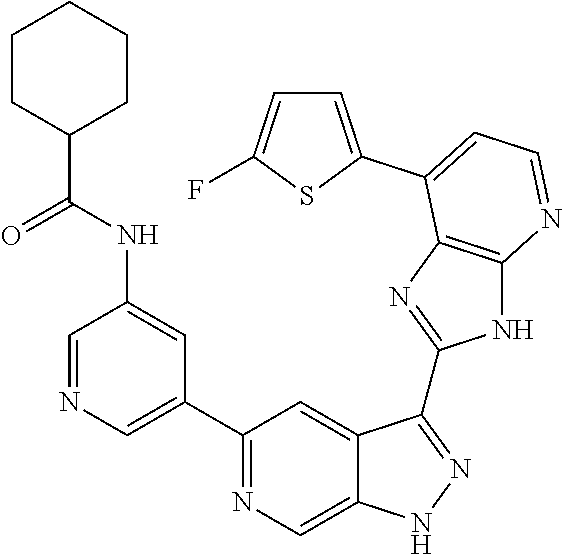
C1=NC=C(C2=NC=C3C(=C2)C(C2=NC4=C(N2)N=CC=C4C2=CC=C(F)S2)=NN3)C=C1NC(C1CCCCC1)=O
